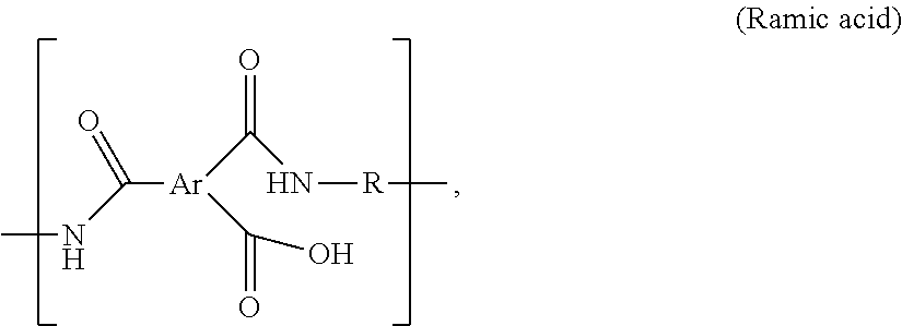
CNC(=O)[Ar](C(=O)O)C(N[R]C)=O
